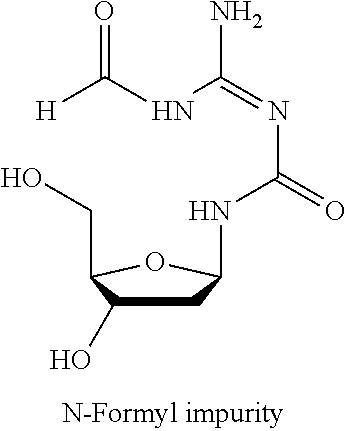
C1C(O)C(CO)OC1NC(=O)N=C(N)NC([H])=O
